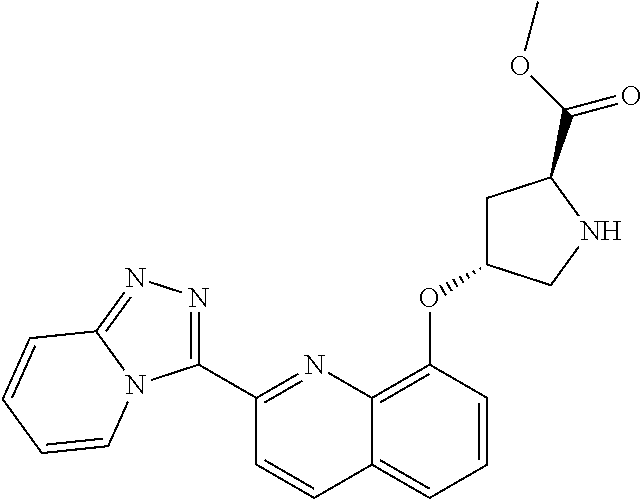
C1(C2=NN=C3N2C=CC=C3)=NC2=C(OC3CC(C(=O)OC)NC3)C=CC=C2C=C1
